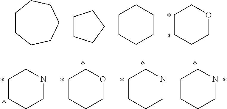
C1CCCCCC1.C1CCCC1.C1CCCCC1.C1CCCOC1.C1CCCNC1.C1CCCOC1.C1CCCNC1.C1CCCNC1
